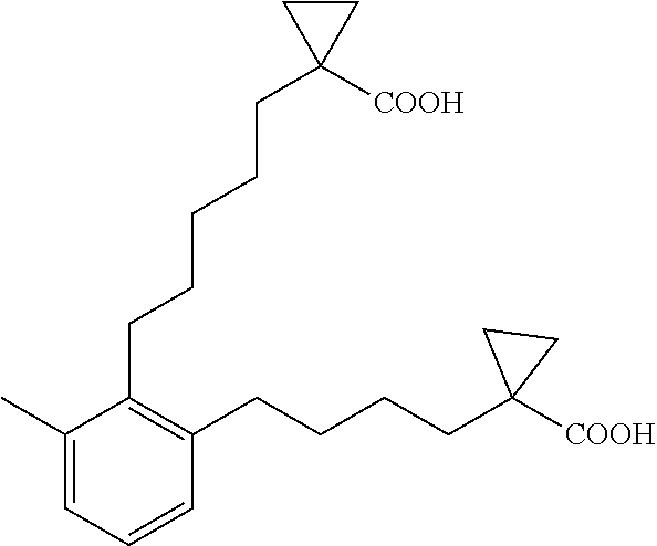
C1(CCCCCC2([COOH])CC2)=C(CCCCC2([COOH])CC2)C=CC=C1C
